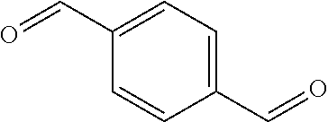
C1(C=O)=CC=C(C=O)C=C1
